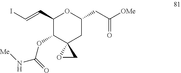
C1(C=CI)C(OC(N[Me])=O)C2(CC(CC([OMe])=O)O1)OC2
